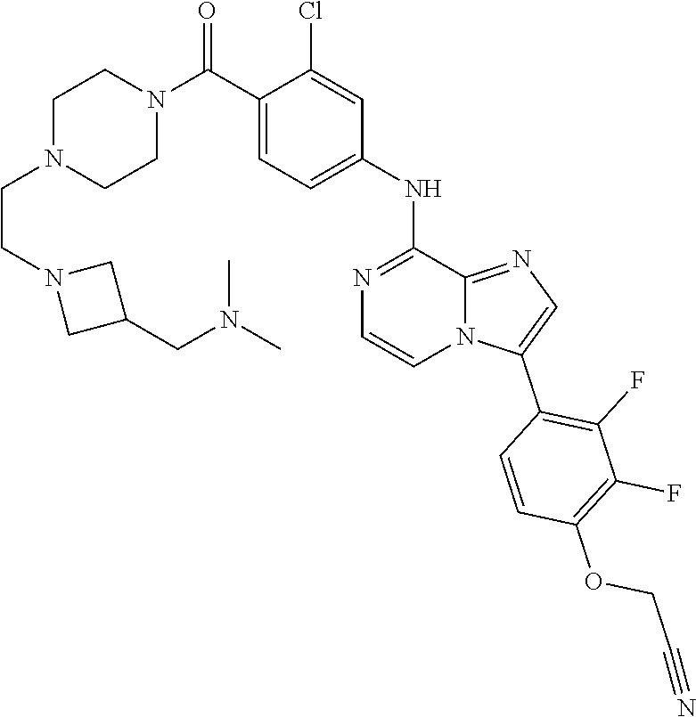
C1N(CCN2CC(CN(C)C)C2)CCN(C(C2=CC=C(NC3=NC=CN4C3=NC=C4C3=C(F)C(F)=C(OCC#N)C=C3)C=C2Cl)=O)C1
